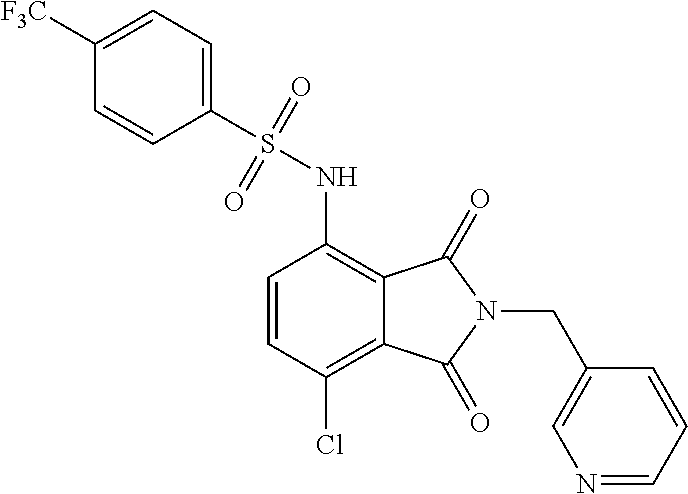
C1([F3C])=CC=C(S(=O)(=O)NC2=C3C(=C(Cl)C=C2)C(=O)N(CC2=CN=CC=C2)C3=O)C=C1
